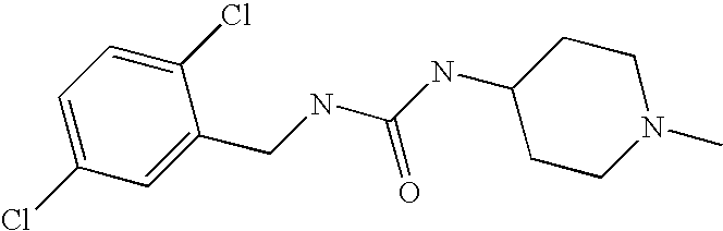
C(NC(NC1CCN(C)CC1)=O)C1=CC(Cl)=CC=C1Cl
